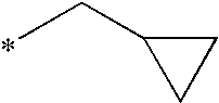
CCC1CC1
